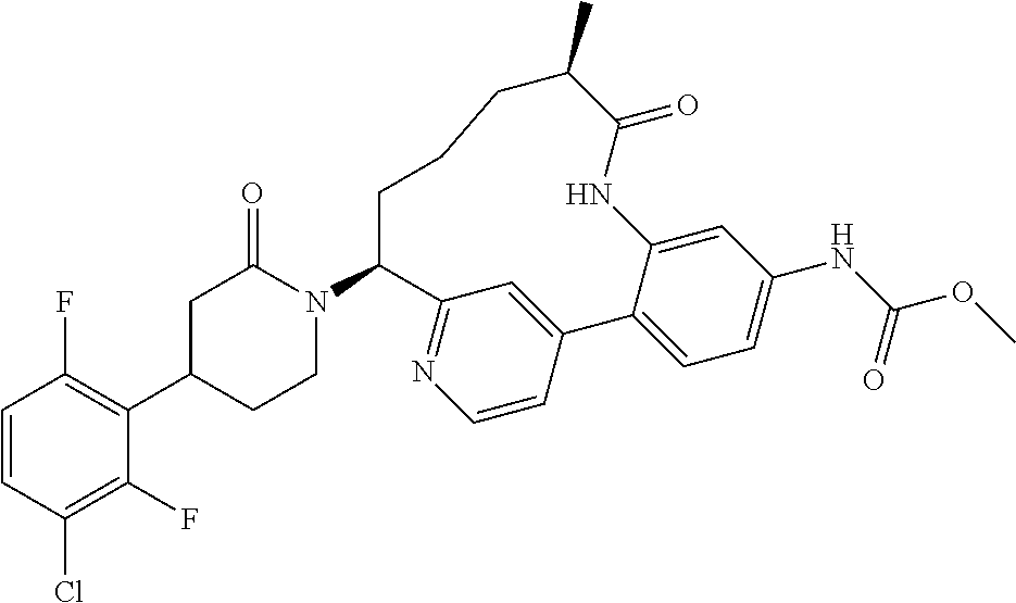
C1=CC(Cl)=C(F)C(C2CCN(C3CCCC(C)C(=O)NC4=CC(NC(OC)=O)=CC=C4C4=CC3=NC=C4)C(=O)C2)=C1F
